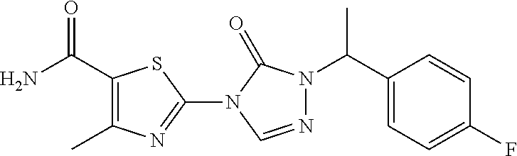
NC(=O)C1=C(C)N=C(N2C(=O)N(C(C3=CC=C(F)C=C3)C)N=C2)S1
